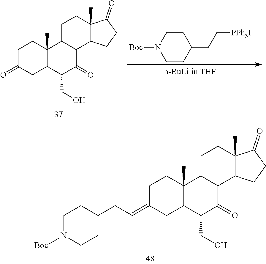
C(=C1CC2C(C)(CC1)C1C(C(=O)C2CO)C2C(C)(CC1)C(=O)CC2)CC1CCN([Boc])CC1.O=C1CC2C(C)(CC1)C1C(C(=O)C2CO)C2C(C)(CC1)C(=O)CC2.C1(CC[PPh3I])CCN([Boc])CC1
